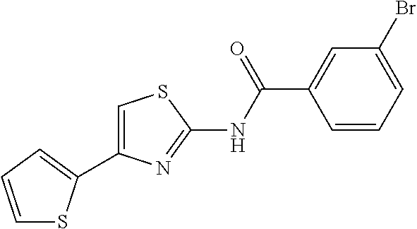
C1=CC=C(C2=CSC(NC(C3=CC(Br)=CC=C3)=O)=N2)S1
